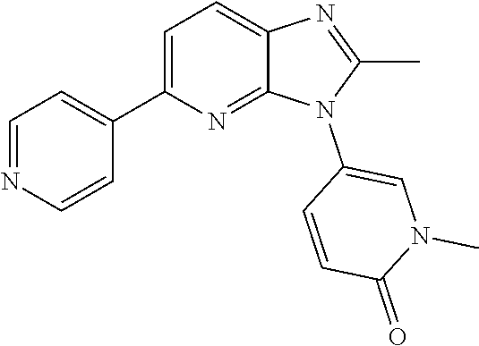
C1(C)=NC2=CC=C(C3=CC=NC=C3)N=C2N1C1=CN(C)C(=O)C=C1
